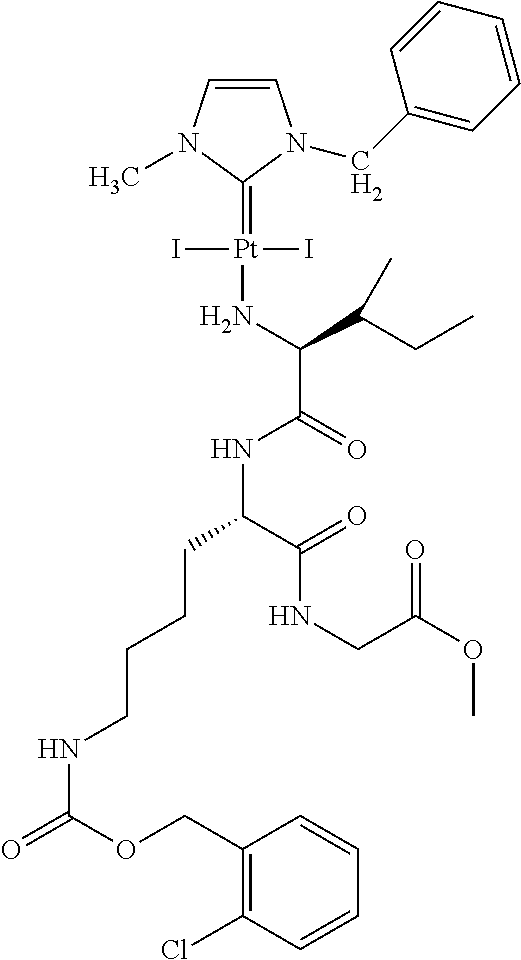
C1=CN(C)C(=[Pt](I)(I)NC(C(=O)NC(CCCCNC(OCC2=C(Cl)C=CC=C2)=O)C(NCC(OC)=O)=O)C(CC)C)N1CC1=CC=CC=C1
